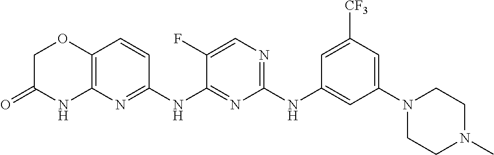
C1(NC2=CC(N3CCN(C)CC3)=CC([CF3])=C2)=NC=C(F)C(NC2=NC3=C(C=C2)OCC(=O)N3)=N1
